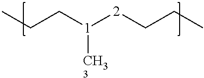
CCC[1]([2]CCC)[CH33]
